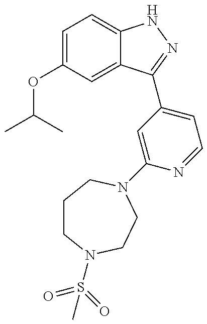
CC(C)OC1=CC=C2C(=C1)C(C1=CC=NC(N3CCN(S(=O)(=O)C)CCC3)=C1)=NN2
